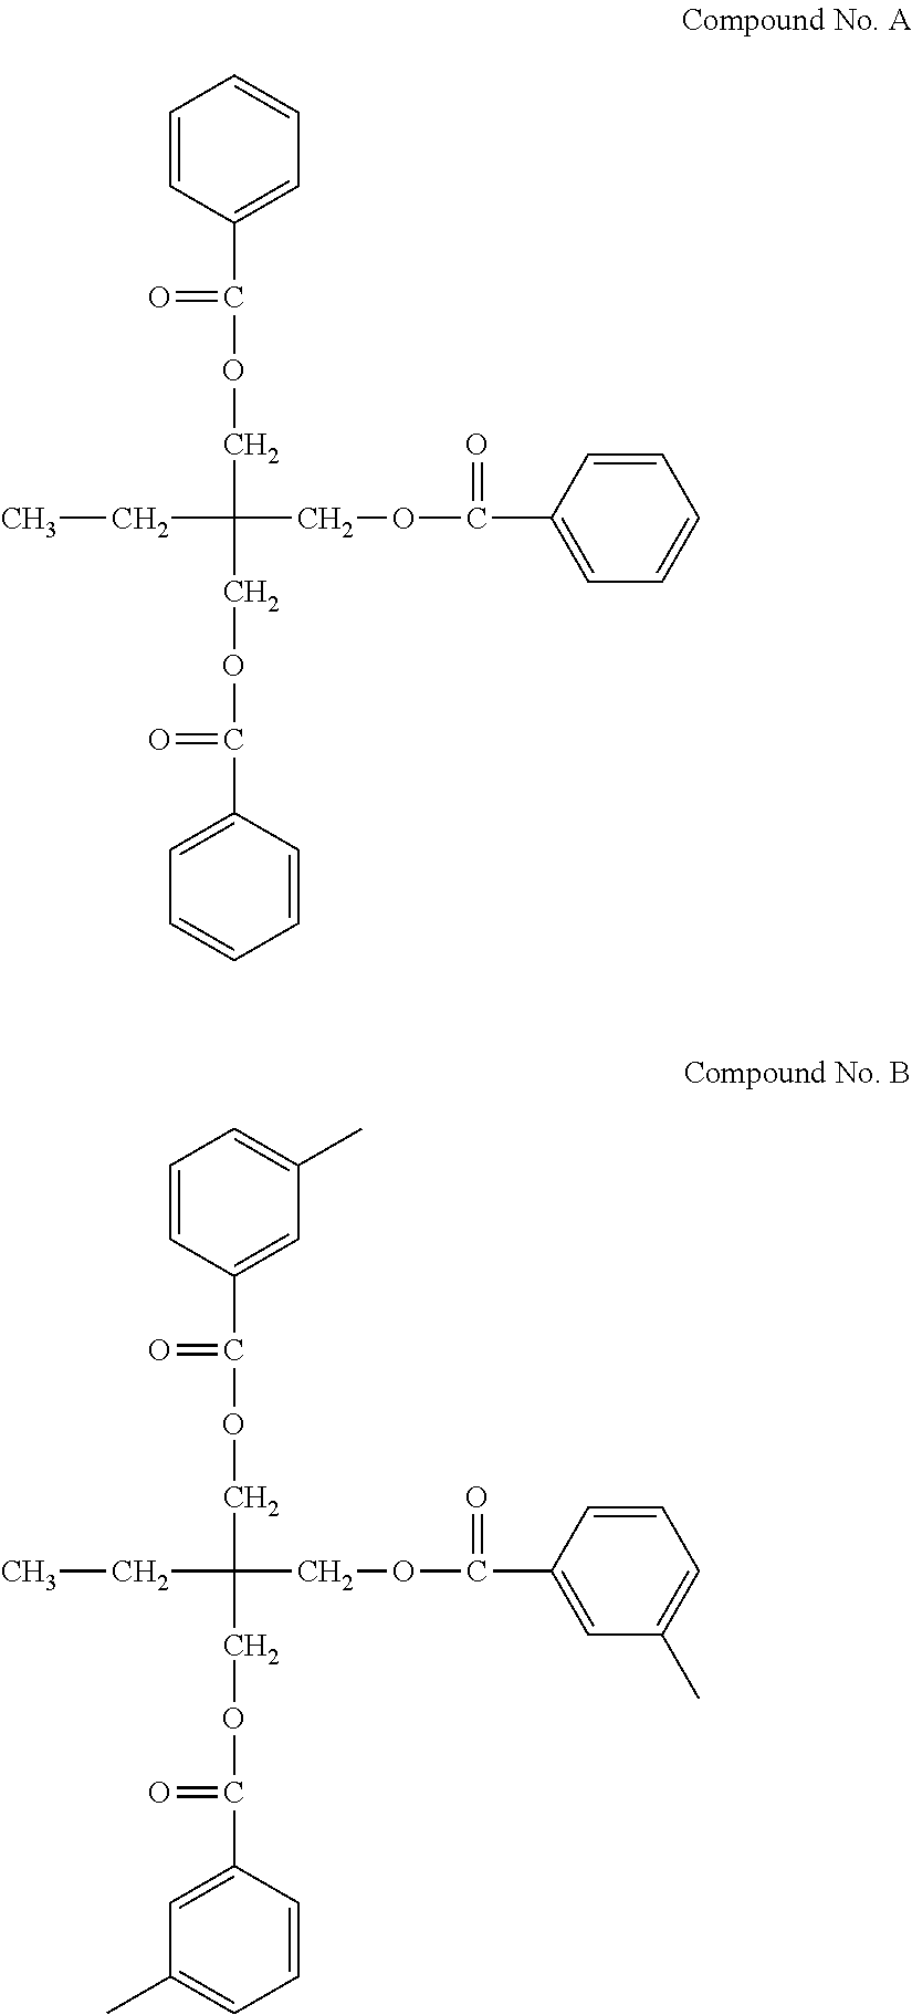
C1=CC(C(OCC(CC)(COC(C2=CC=CC=C2)=O)COC(C2=CC=CC=C2)=O)=O)=CC=C1.C1=CC(C(OCC(CC)(COC(C2=CC(C)=CC=C2)=O)COC(C2=CC(C)=CC=C2)=O)=O)=CC(C)=C1
